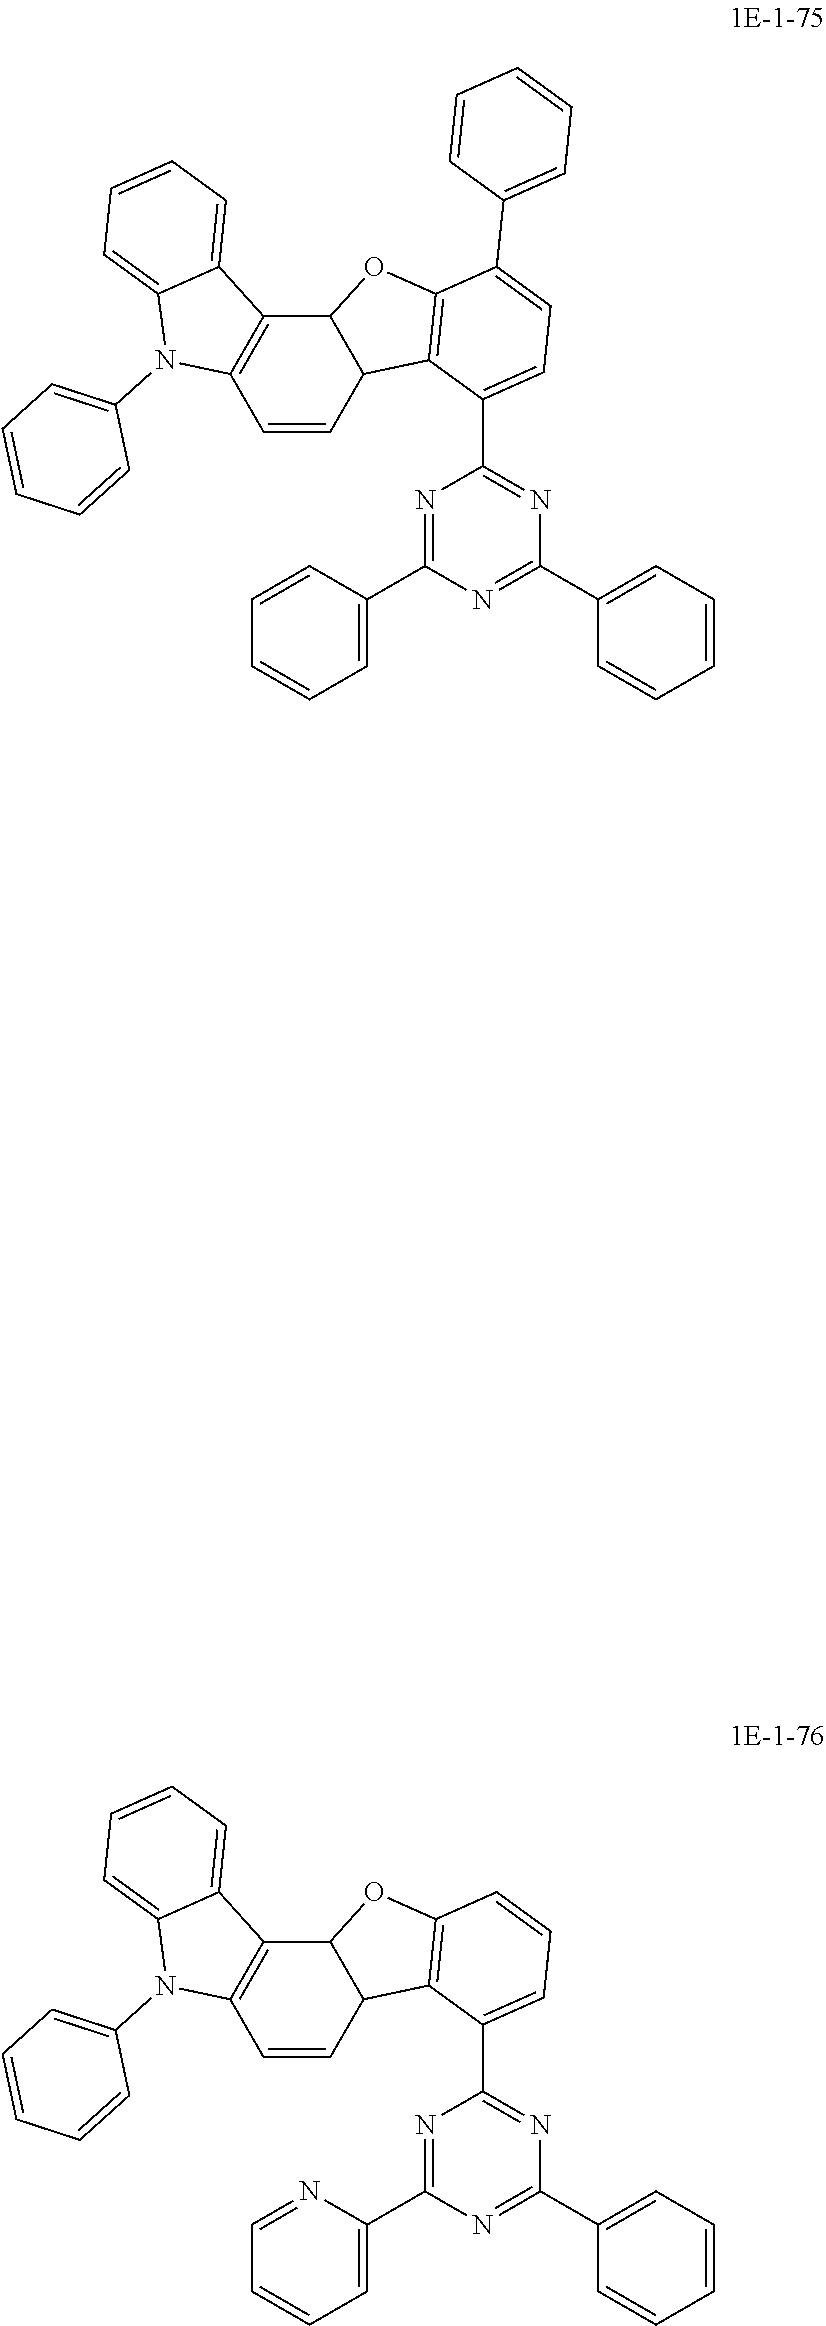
C1=CC2C(C3=C1N(C1=CC=CC=C1)C1=CC=CC=C31)OC1=C2C(C2=NC(C3=CC=CC=C3)=NC(C3=CC=CC=N3)=N2)=CC=C1.C1=CC2C(C3=C1N(C1=CC=CC=C1)C1=CC=CC=C31)OC1=C2C(C2=NC(C3=CC=CC=C3)=NC(C3=CC=CC=C3)=N2)=CC=C1C1=CC=CC=C1
